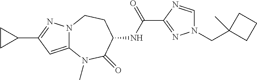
C12=CC(C3CC3)=NN1CCC(NC(C1=NN(CC3(C)CCC3)C=N1)=O)C(=O)N2C
